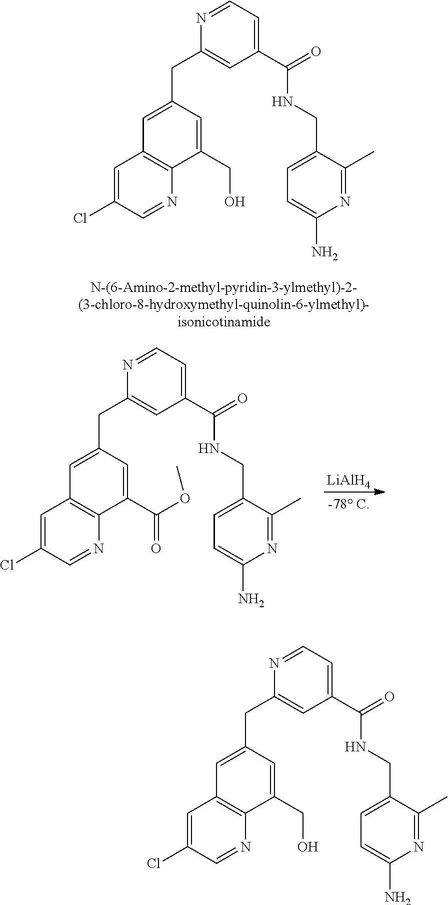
C1=C(CC2=CC(C(NCC3=CC=C(N)N=C3C)=O)=CC=N2)C=C(CO)C2=C1C=C(Cl)C=N2.[LiAlH4].N1=CC=C(C(NCC2=CC=C(N)N=C2C)=O)C=C1CC1=CC2=C(C(C(OC)=O)=C1)N=CC(Cl)=C2.N1=CC=C(C(NCC2=CC=C(N)N=C2C)=O)C=C1CC1=CC2=C(C(CO)=C1)N=CC(Cl)=C2
